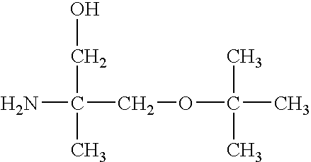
NC(COC(C)(C)C)(CO)C
